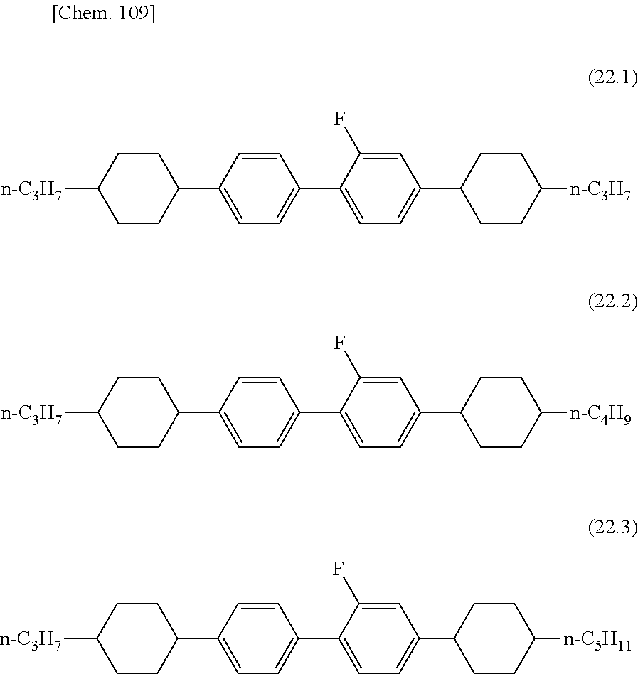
C1(C2CCC([n-C3H7])CC2)=CC=C(C2=CC=C(C3CCC([n-C3H7])CC3)C=C2F)C=C1.C1(C2CCC([n-C3H7])CC2)=CC=C(C2=CC=C(C3CCC([n-C4H9])CC3)C=C2F)C=C1.C1(C2CCC([n-C3H7])CC2)=CC=C(C2=CC=C(C3CCC([n-C5H11])CC3)C=C2F)C=C1
